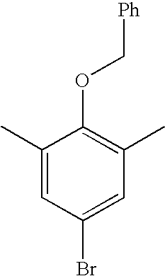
C1(C)=CC(Br)=CC(C)=C1OC[Ph]
